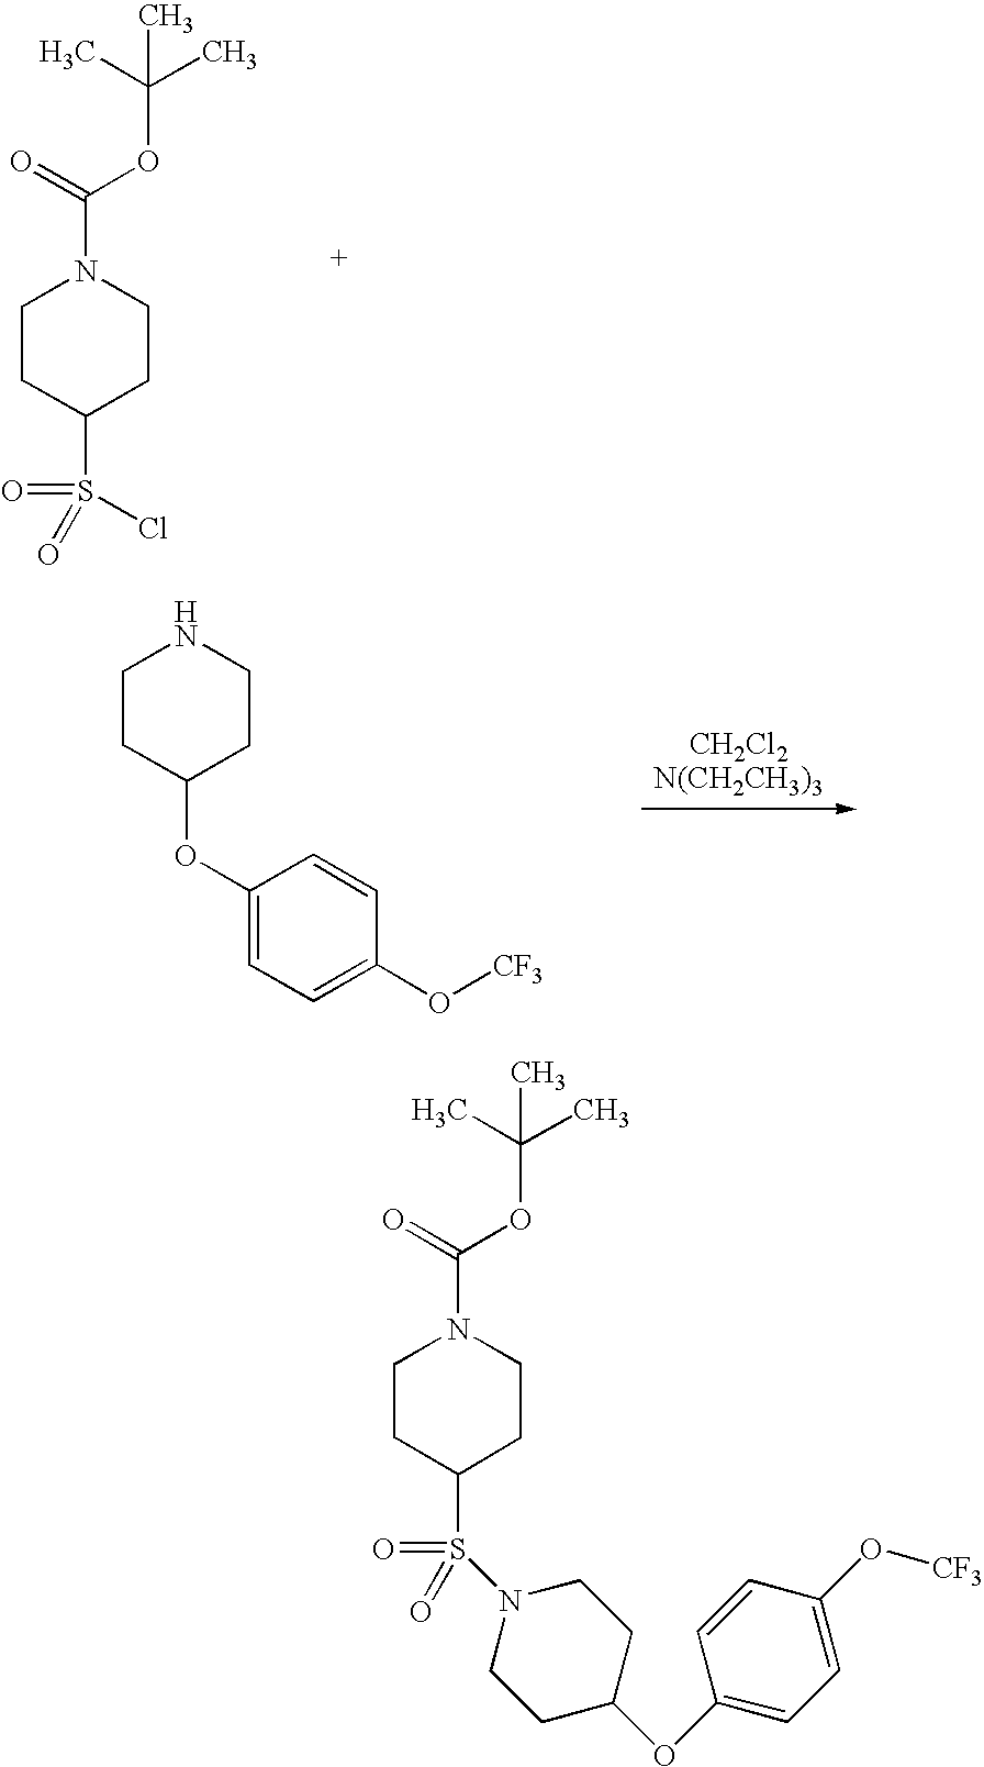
C1(S(Cl)(=O)=O)CCN(C(OC(C)(C)C)=O)CC1.C1(OC2CCNCC2)=CC=C(O[CF3])C=C1.C1(S(N2CCC(OC3=CC=C(O[CF3])C=C3)CC2)(=O)=O)CCN(C(OC(C)(C)C)=O)CC1
